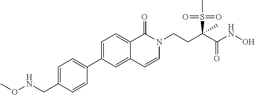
C1=C(CNOC)C=CC(C2=CC=C3C(=C2)C=CN(CCC(C(NO)=O)(S(C)(=O)=O)C)C3=O)=C1
